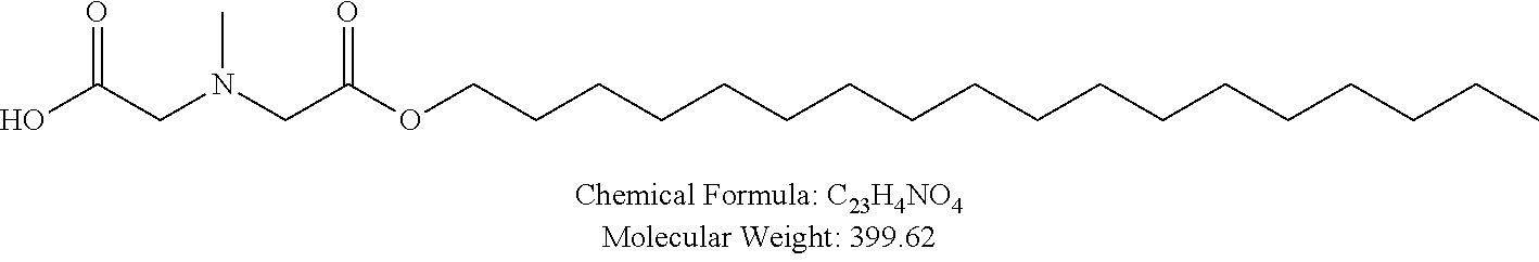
C(CCC)CCCCCCCCCCCCCCOC(CN(CC(=O)O)C)=O
